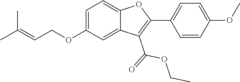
C1=C(OCC=C(C)C)C=C2C(=C1)OC(C1=CC=C(OC)C=C1)=C2C(=O)OCC
